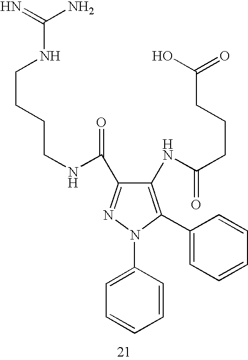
C1(NC(CCCC(O)=O)=O)=C(C2=CC=CC=C2)N(C2=CC=CC=C2)N=C1C(NCCCCNC(N)=N)=O
